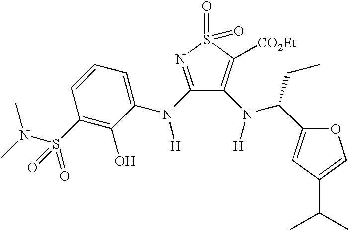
N(S(C1=C(O)C(N(C2=NS(=O)(=O)C([CO2Et])=C2N([H])C(CC)C2=CC(C(C)C)=CO2)[H])=CC=C1)(=O)=O)(C)C
